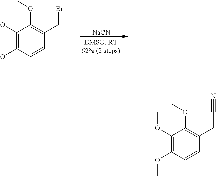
[NaCN].C1(OC)=C(OC)C=CC(CBr)=C1OC.C1(OC)=C(OC)C=CC(CC#N)=C1OC
